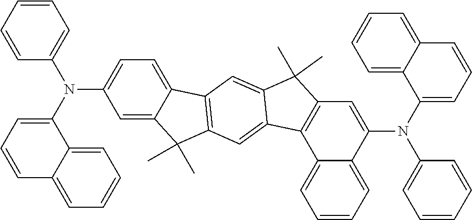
C1=C2C(=CC=C1)C(N(C1=CC3=C(C4=CC=CC=C14)C1=CC4=C(C=C1C3(C)C)C1=CC=C(N(C3=CC=CC=C3)C3=CC=CC5=CC=CC=C35)C=C1C4(C)C)C1=CC=CC=C1)=CC=C2
